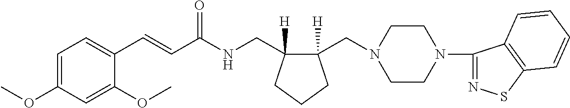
C1(C=CC(NCC2([H])C(CN3CCN(C4=NSC5=C4C=CC=C5)CC3)([H])CCC2)=O)=CC=C(OC)C=C1OC
